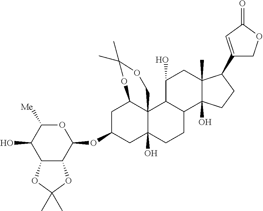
C1C(OC2C3C(C(O)C([Me])O2)OC(C)(C)O3)CC2(O)C3(C1OC(C)(C)OC3)C1C(CC2)C2(O)C(C)(CC1O)C(C1=CC(=O)OC1)CC2
